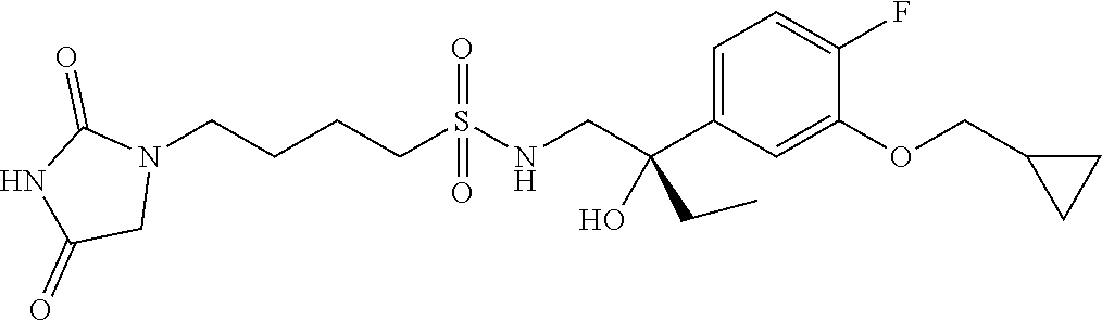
N1(CCCCS(NCC(C2=CC=C(F)C(OCC3CC3)=C2)(O)CC)(=O)=O)C(=O)NC(=O)C1
